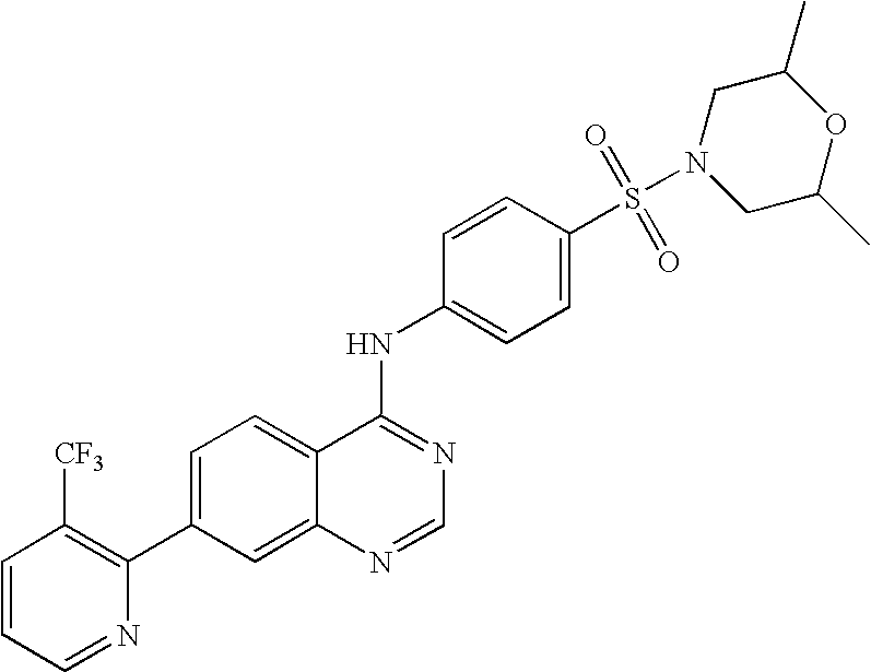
C1=CC=NC(C2=CC=C3C(=C2)N=CN=C3NC2=CC=C(S(=O)(=O)N3CC(C)OC(C)C3)C=C2)=C1[CF3]
